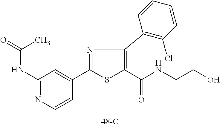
N1=C(C2=CC(NC(=O)C)=NC=C2)SC(C(NCCO)=O)=C1C1=C(Cl)C=CC=C1
